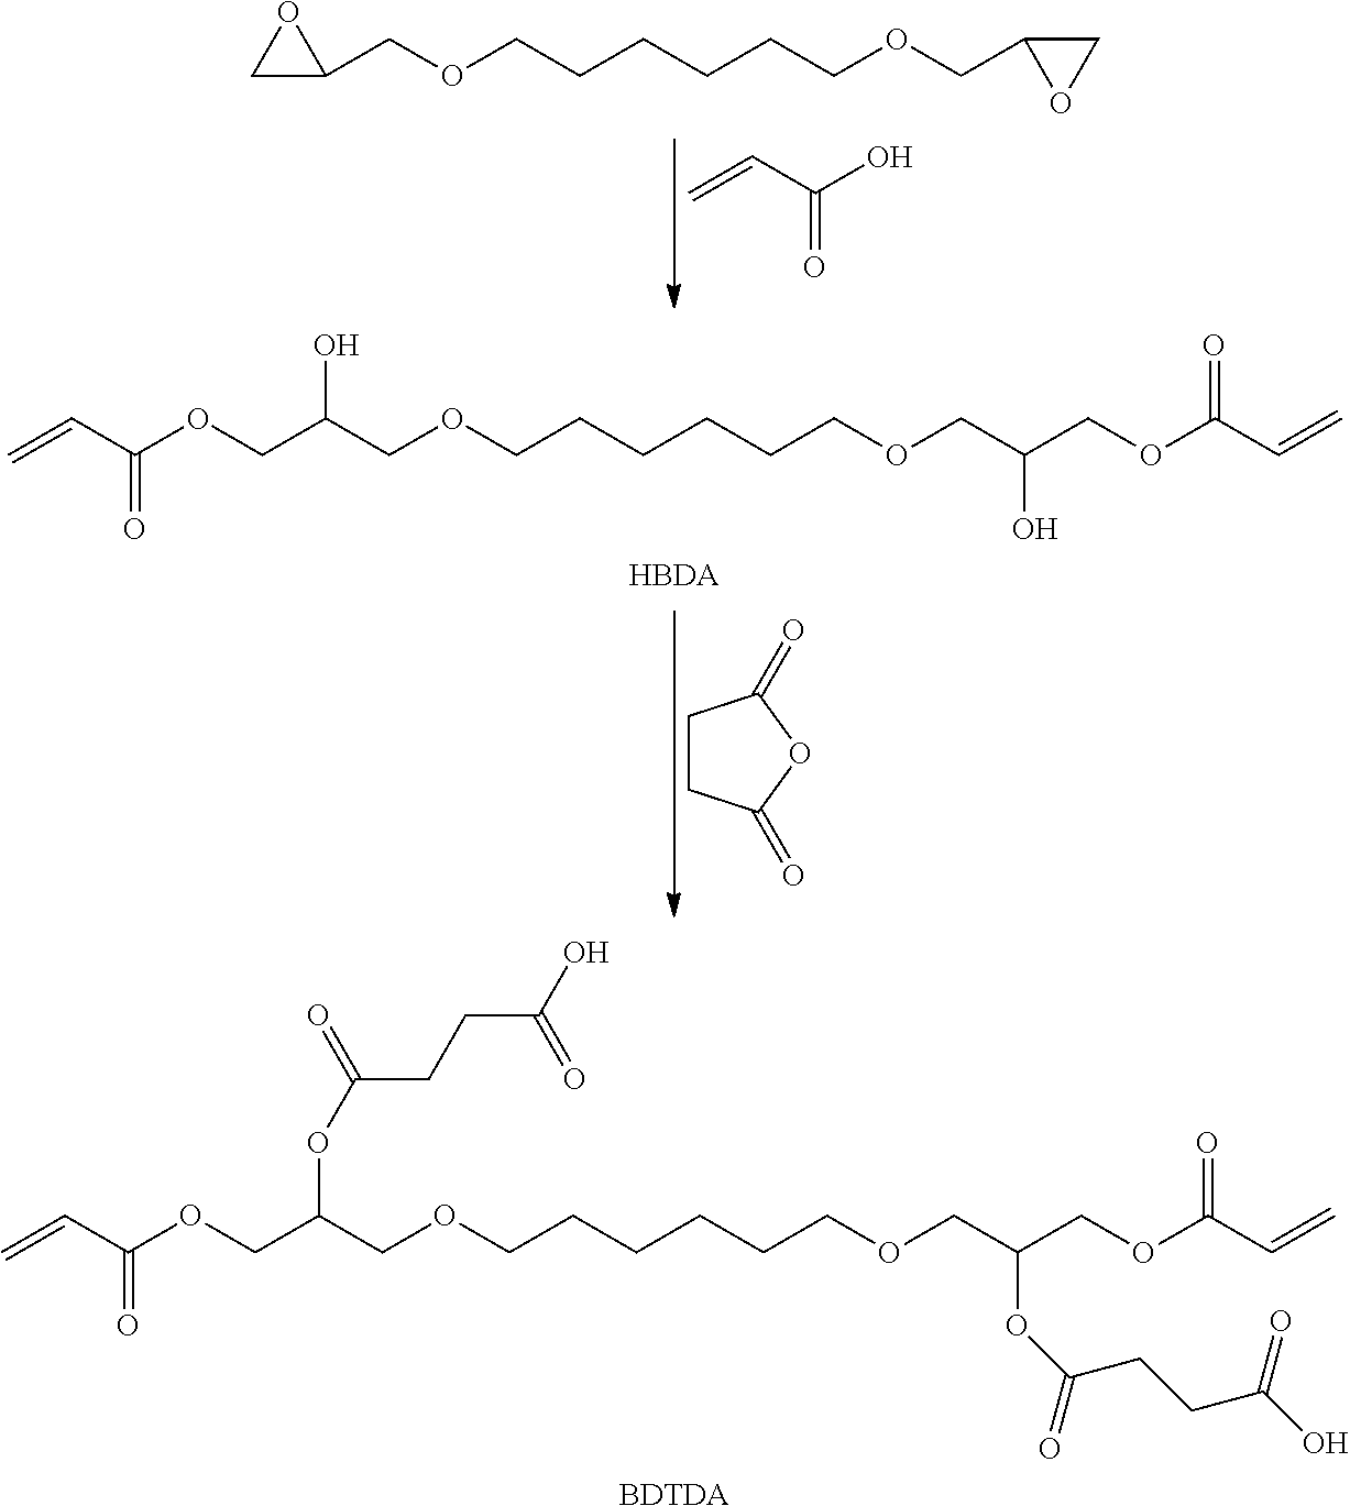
C1CC(=O)OC1=O.C=CC(OCC(COCCCCCCOCC(COC(C=C)=O)O)O)=O.[HBDA].C=CC(O)=O.C=CC(OCC(COCCCCCCOCC(COC(C=C)=O)OC(CCC(O)=O)=O)OC(=O)CCC(O)=O)=O.[BDTDA].C1(COCCCCCCOCC2OC2)OC1
